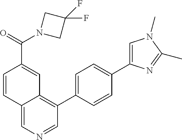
C1=CC2=CN=CC(C3=CC=C(C4=CN(C)C(C)=N4)C=C3)=C2C=C1C(=O)N1CC(F)(F)C1
